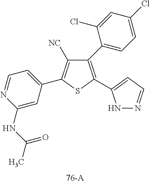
C1(NC(C)=O)=CC(C2=C([NC])C(C3=CC=C(Cl)C=C3Cl)=C(C3=CC=NN3)S2)=CC=N1
